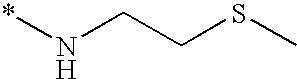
*NCCSC
